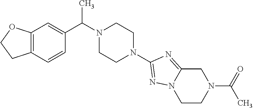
C12=C(C=C(C(N3CCN(C4=NN5C(=N4)CN(C(=O)C)CC5)CC3)C)C=C1)OCC2
